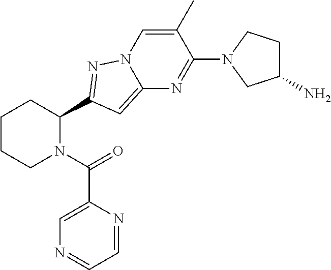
C1CCN(C(=O)C2=CN=CC=N2)C(C2=NN3C=C(C)C(N4CC(N)CC4)=NC3=C2)C1
